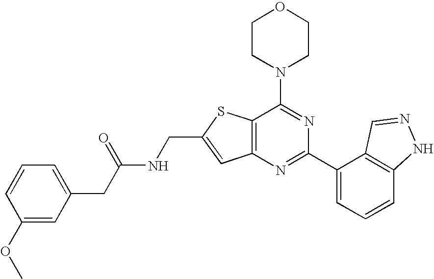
C1CN(C2=NC(C3=CC=CC4=C3C=NN4)=NC3=C2SC(CNC(CC2=CC=CC(OC)=C2)=O)=C3)CCO1
